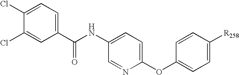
C1(C(NC2=CC=C(OC3=CC=C([R258])C=C3)N=C2)=O)=CC=C(Cl)C(Cl)=C1
